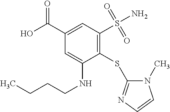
C1(SC2=NC=CN2C)=C(S(N)(=O)=O)C=C(C(O)=O)C=C1NCCCC
